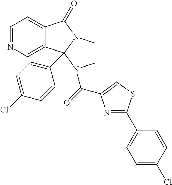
C1=NC=C2C(=C1)C(=O)N1CCN(C(=O)C3=CSC(C4=CC=C(Cl)C=C4)=N3)C21C1=CC=C(Cl)C=C1
